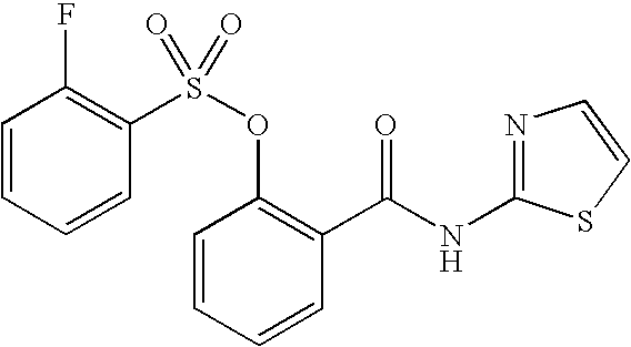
C1=CC=CC(C(NC2=NC=CS2)=O)=C1OS(C1=C(F)C=CC=C1)(=O)=O
